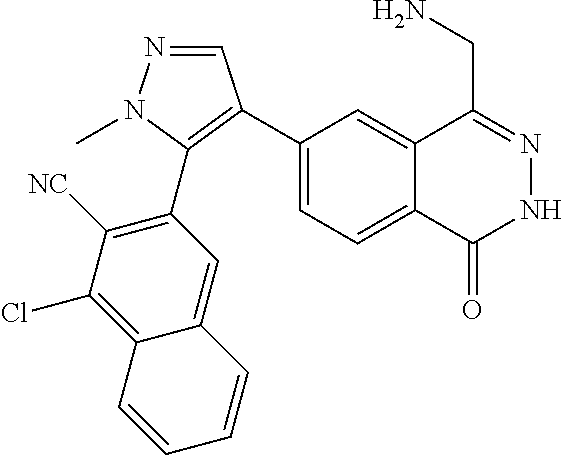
C1(C2=C(C3=C([NC])C(Cl)=C4C(=C3)C=CC=C4)N(C)N=C2)=CC=C2C(=C1)C(CN)=NNC2=O
